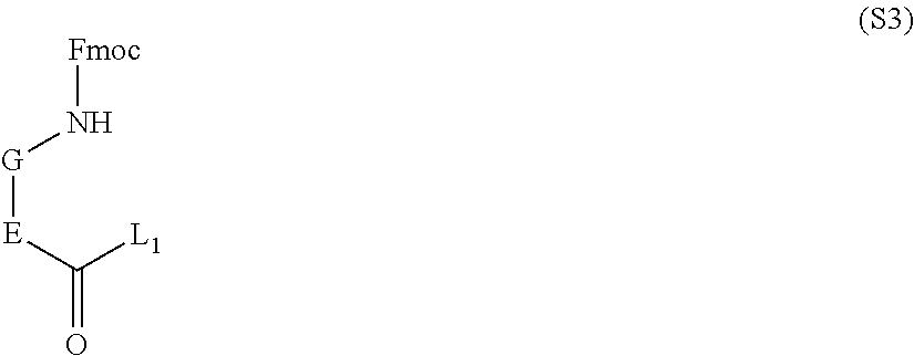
[G]([E]C([L1])=O)N[Fmoc]
